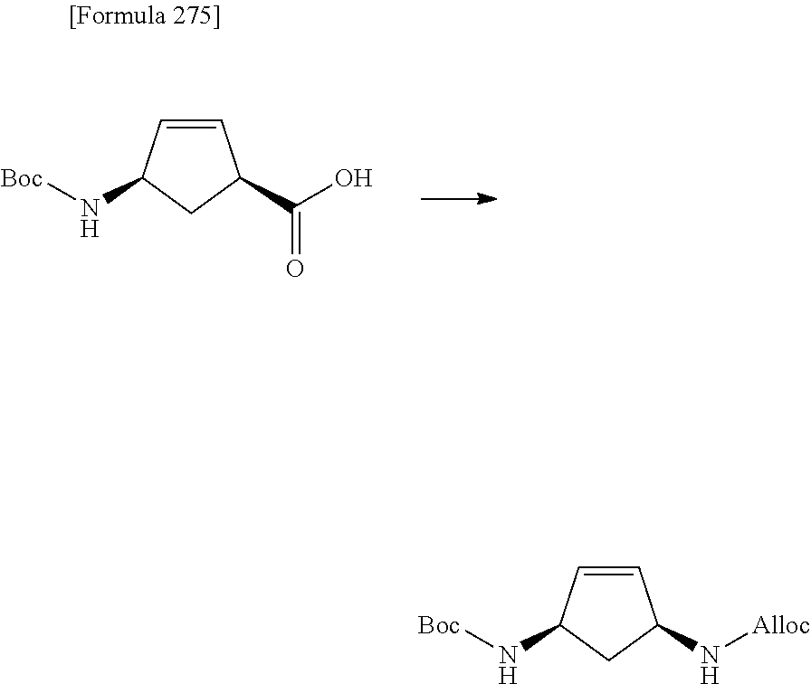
C1=CC(N[Boc])CC1C(O)=O.C1=CC(N[Boc])CC1N[Alloc]
